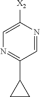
C1=NC([X2])=CN=C1C1CC1
